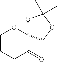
C1CCC(=O)C2(O1)OC(C)(C)OC2
